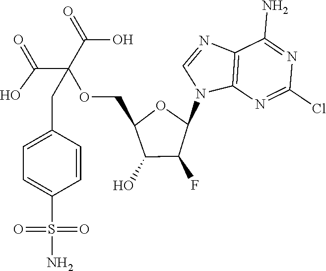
C12=C(N=C(Cl)N=C1N)N(C1OC(COC(C(=O)O)(C(=O)O)CC3=CC=C(S(N)(=O)=O)C=C3)C(O)C1F)C=N2
